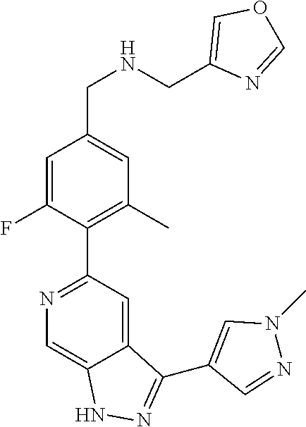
C1=C(F)C(C2=NC=C3C(=C2)C(C2=CN(C)N=C2)=NN3)=C(C)C=C1CNCC1=COC=N1
